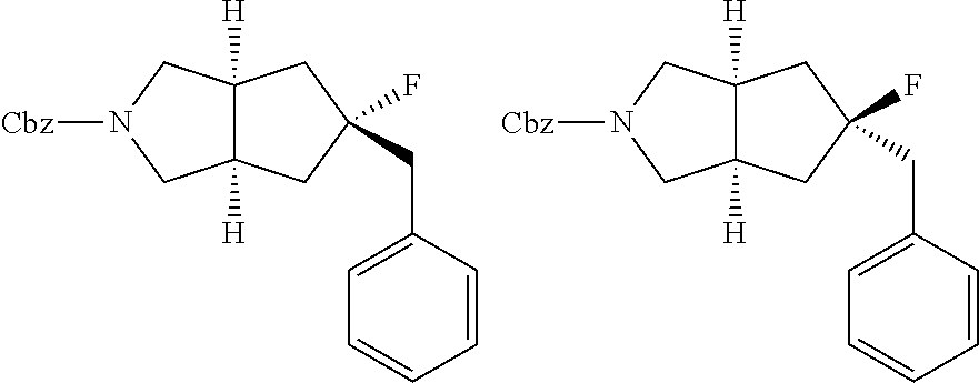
C12([H])C([H])(CN([Cbz])C1)CC(F)(CC1=CC=CC=C1)C2.C12([H])C([H])(CN([Cbz])C1)CC(F)(CC1=CC=CC=C1)C2
